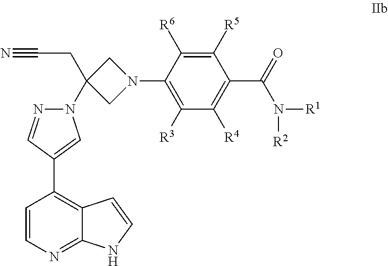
C1=CN=C2C(=C1C1=CN(C3(CC#N)CN(C4=C([R3])C([R4])=C(C(=O)N([R2])[R1])C([R5])=C4[R6])C3)N=C1)C=CN2
